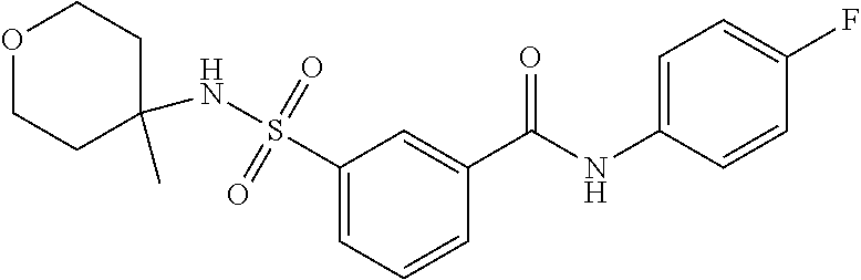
C1(S(=O)(=O)NC2(C)CCOCC2)=CC=CC(C(NC2=CC=C(F)C=C2)=O)=C1
